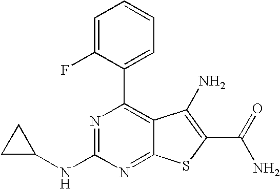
N1=C(NC2CC2)N=C2C(=C1C1=CC=CC=C1F)C(N)=C(C(N)=O)S2
